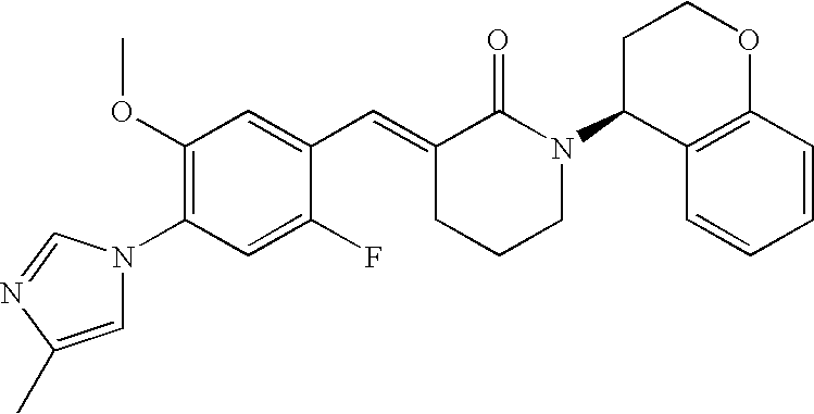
C1(F)=CC(N2C=C(C)N=C2)=C(OC)C=C1C=C1CCCN(C2C3=C(OCC2)C=CC=C3)C1=O
